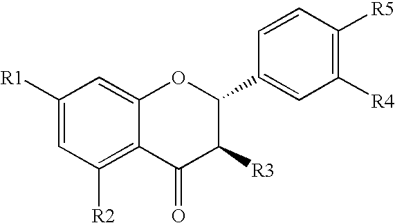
C1([R1])=CC([R2])=C2C(=C1)OC(C1=CC([R4])=C([R5])C=C1)C([R3])C2=O
